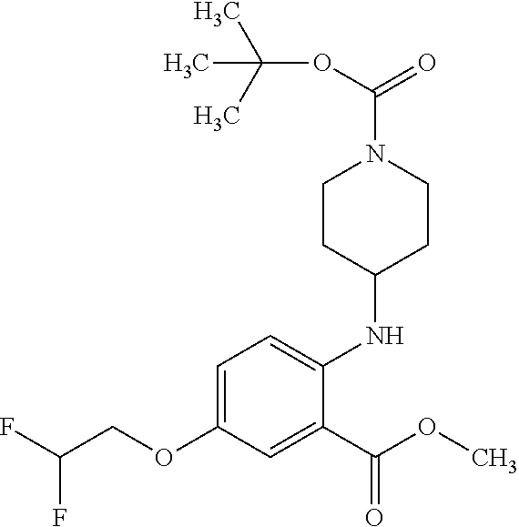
C1=C(OCC(F)F)C=C(C(OC)=O)C(NC2CCN(C(OC(C)(C)C)=O)CC2)=C1
